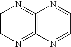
C1=CN=C2=C(=N1)N=CC=N2
